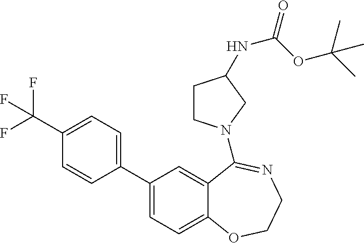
C1(C(F)(F)F)=CC=C(C2=CC=C3C(=C2)C(N2CCC(NC(OC(C)(C)C)=O)C2)=NCCO3)C=C1
